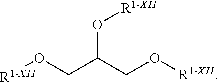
[R1-XII]OCC(CO[R1-XII])O[R1-XII]
